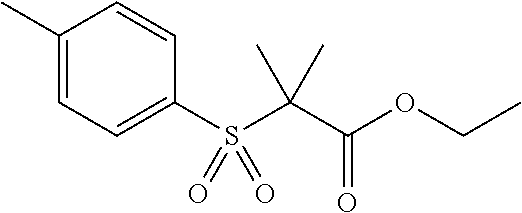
C1(S(C(C(OCC)=O)(C)C)(=O)=O)=CC=C(C)C=C1
